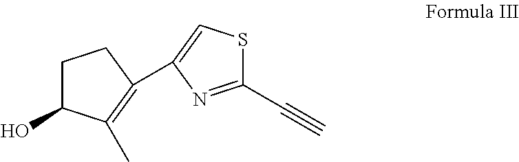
C1C(O)C(C)=C(C2=CSC(C#C)=N2)C1
